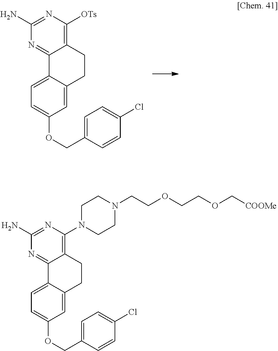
C12=C([OTs])N=C(N)N=C1C1=CC=C(OCC3=CC=C(Cl)C=C3)C=C1CC2.C12=C(N3CCN(CCOCCOC[COOMe])CC3)N=C(N)N=C1C1=CC=C(OCC3=CC=C(Cl)C=C3)C=C1CC2
